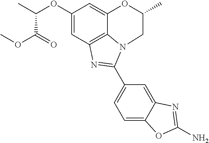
C1(OC(C)C(OC)=O)=CC2=C3C(=C1)OC(C)CN3C(C1=CC=C3C(=C1)N=C(N)O3)=N2
